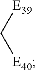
[E39]C[E40]
